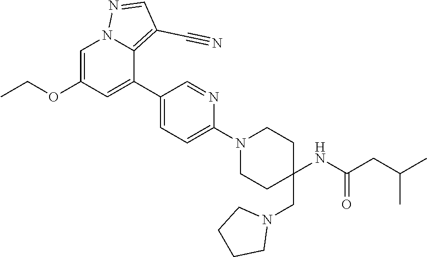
C1=C(OCC)C=C(C2=CC=C(N3CCC(CN4CCCC4)(NC(CC(C)C)=O)CC3)N=C2)C2=C(C#N)C=NN12
